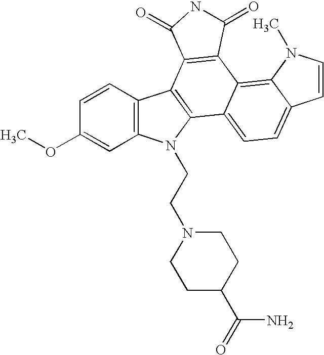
C1=CC2=C(C=C1OC)N(CCN1CCC(C(=O)N)CC1)C1=C2C2=C(C3=C4C(=CC=C13)C=CN4C)C(=O)NC2=O
